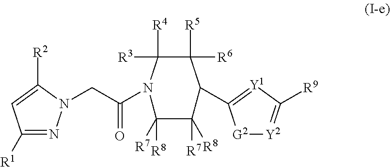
[G2]1[Y2]=C([R9])[Y1]=C1C1C([R5])([R6])C([R4])([R3])N(C(=O)CN2N=C([R1])C=C2[R2])C([R8])([R7])C1([R7])[R8]
